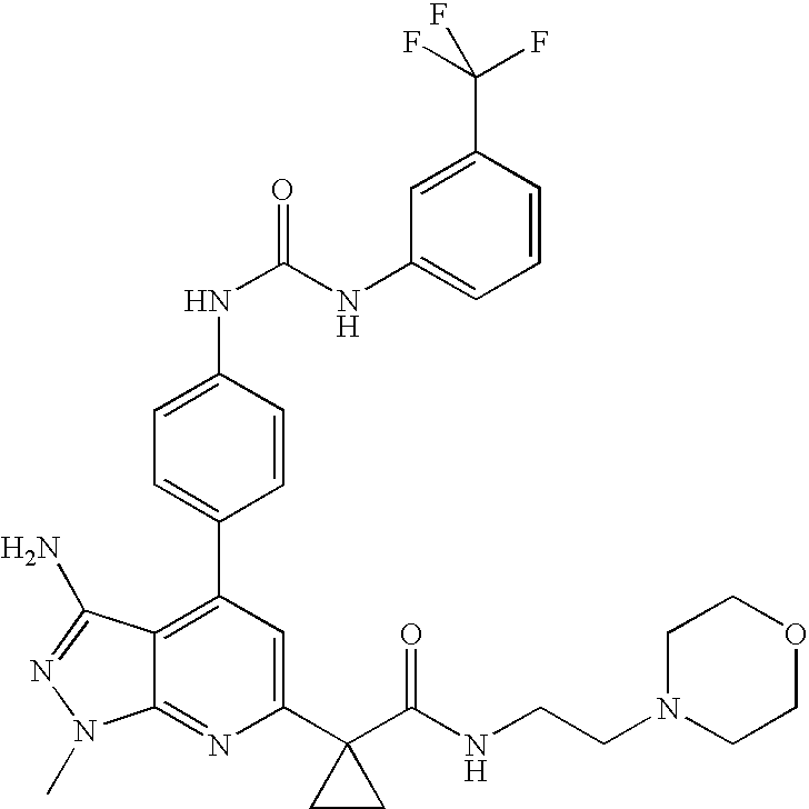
C1(C2(C(NCCN3CCOCC3)=O)CC2)=CC(C2=CC=C(NC(=O)NC3=CC=CC(C(F)(F)F)=C3)C=C2)=C2C(=N1)N(C)N=C2N
